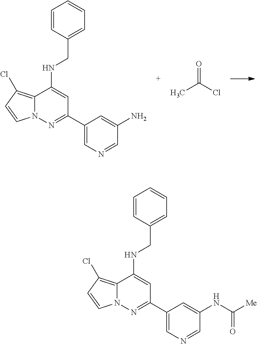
C1=C(C2=NN3C(=C(Cl)C=C3)C(NCC3=CC=CC=C3)=C2)C=C(N)C=N1.CC(Cl)=O.C1=C(C2=NN3C(=C(Cl)C=C3)C(NCC3=CC=CC=C3)=C2)C=C(NC([Me])=O)C=N1
